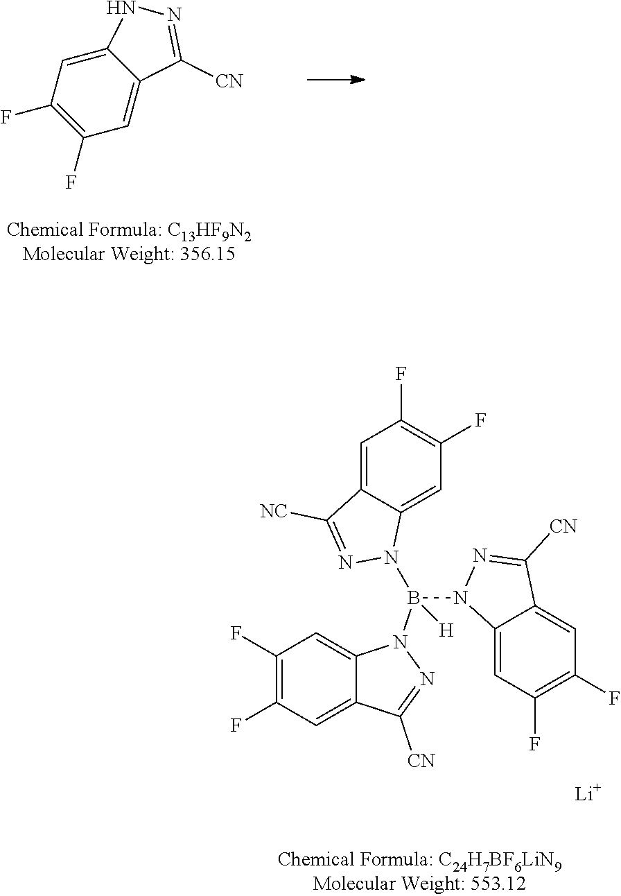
C1(F)=C(F)C=C2C(=C1)N(B([H])(N1C3=CC(F)=C(F)C=C3C([CN])=N1)N1C3=CC(F)=C(F)C=C3C([NC])=N1)N=C2[CN].[Li].C12=CC(F)=C(F)C=C1C([CN])=NN2
